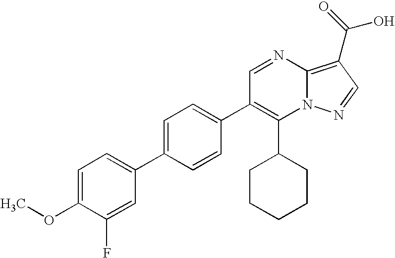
C1(C2CCCCC2)=C(C2=CC=C(C3=CC=C(OC)C(F)=C3)C=C2)C=NC2=C(C(O)=O)C=NN12
